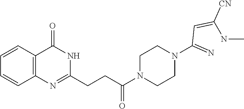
C12=C(C(=O)NC(CCC(N3CCN(C(=N)C=C(NC)[CN])CC3)=O)=N1)C=CC=C2
